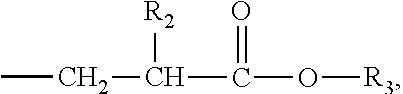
CCC(C(O[R3])=O)[R2]
